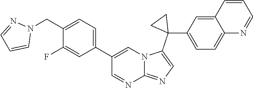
C1(C2=CC=C(CN3N=CC=C3)C(F)=C2)=CN2C(=NC=C2C2(C3=CC=C4C(=C3)C=CC=N4)CC2)N=C1
